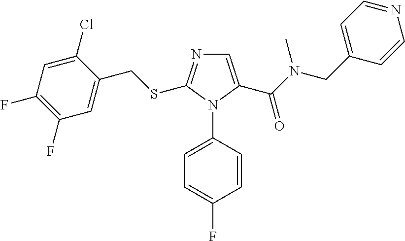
C1(F)=C(F)C=C(Cl)C(CSC2=NC=C(C(N(CC3=CC=NC=C3)C)=O)N2C2=CC=C(F)C=C2)=C1
